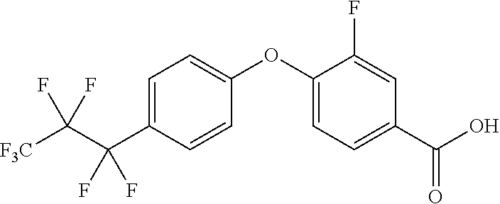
C1=C(C(C([F3C])(F)F)(F)F)C=CC(OC2=CC=C(C(O)=O)C=C2F)=C1
